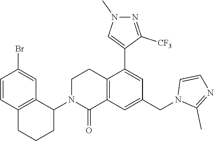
C12=C(C=C(CN3C(C)=NC=C3)C=C1C1=CN(C)N=C1[CF3])C(=O)N(C1C3=C(CCC1)C=CC(Br)=C3)CC2
